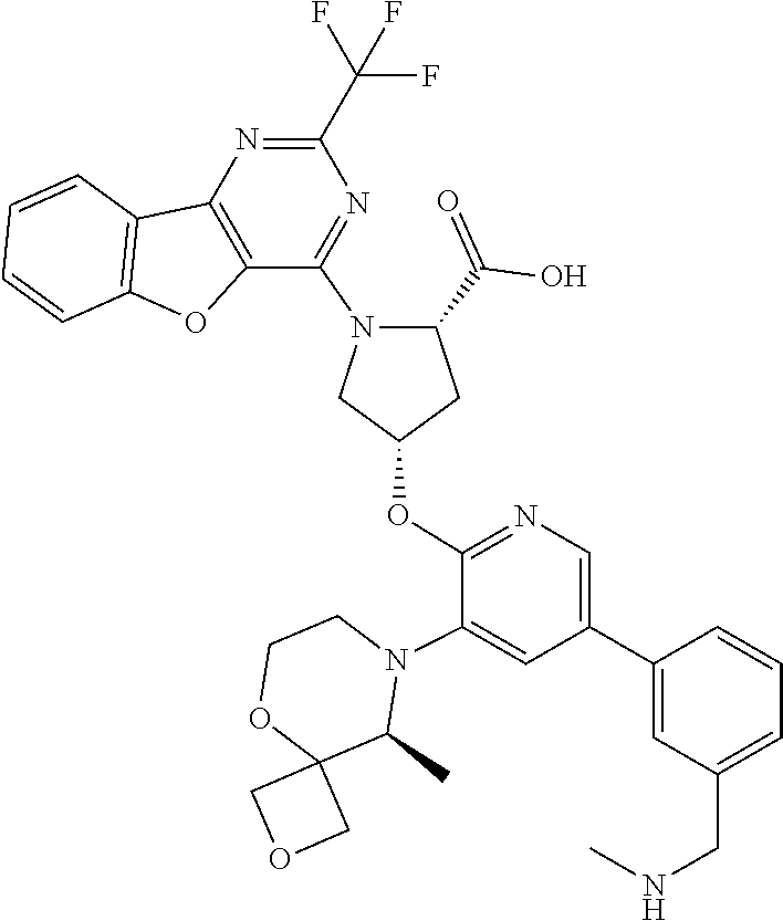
C12(COC1)OCCN(C1=CC(C3=CC(CNC)=CC=C3)=CN=C1OC1CN(C3=NC(C(F)(F)F)=NC4=C3OC3=C4C=CC=C3)C(C(=O)O)C1)C2C
